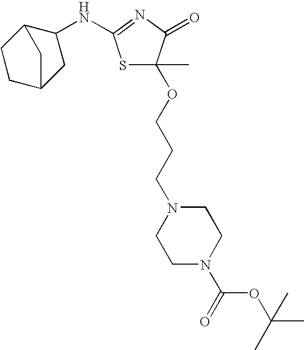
S1C(C)(OCCCN2CCN(C(=O)OC(C)(C)C)CC2)C(=O)N=C1NC1C2CCC(C1)C2
